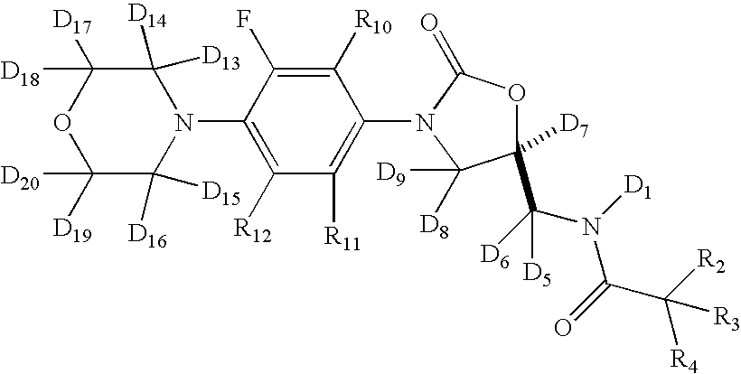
C1([D20])([D19])C([D16])([D15])N(C2=C([R12])C([R11])=C(N3C(=O)OC([D7])(C([D6])(N([D1])C(=O)C([R2])([R4])[R3])[D5])C3([D8])[D9])C([R10])=C2F)C([D13])([D14])C([D18])([D17])O1
